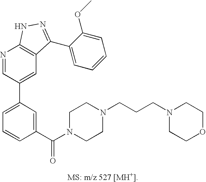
C1=C(C2=CC3=C(N=C2)NN=C3C2=CC=CC=C2OC)C=C(C(N2CCN(CCCN3CCOCC3)CC2)=O)C=C1
